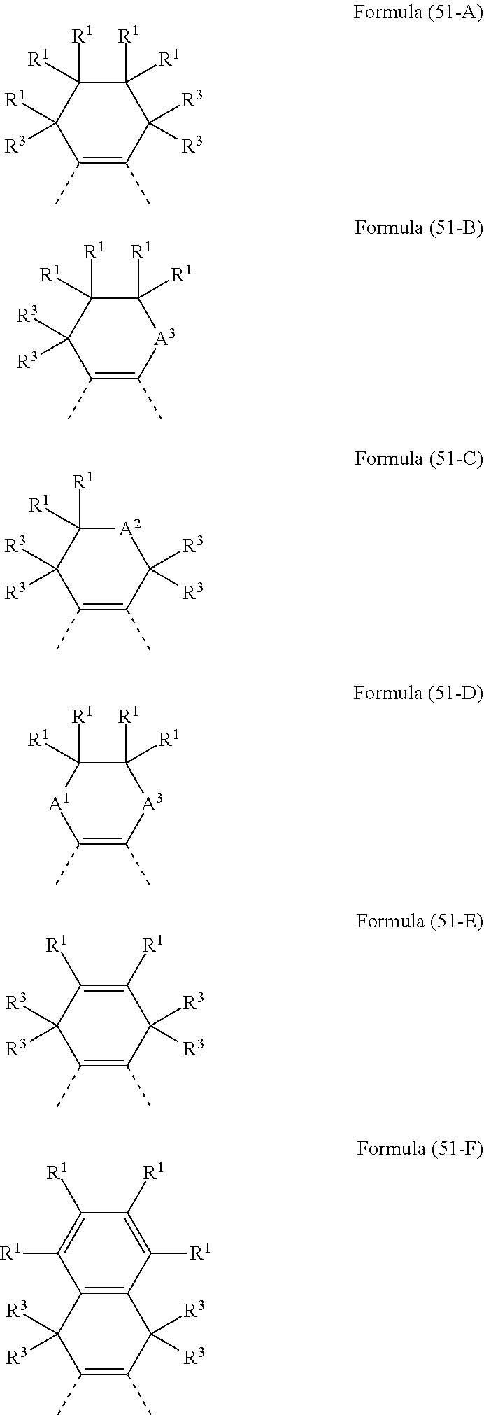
C1(C)=C(C)C([R3])([R3])C([R1])([R1])C([R1])([R1])C1([R1])[R3].C1(C)=C(C)[A3]C([R1])([R1])C([R1])([R1])C1([R3])[R3].C1(C)=C(C)C([R3])([R3])[A2]C([R1])([R1])C1([R3])[R3].C1(C)=C(C)[A3]C([R1])([R1])C([R1])([R1])[A1]1.C1(C)=C(C)C([R3])([R3])C([R1])=C([R1])C1([R3])[R3].C1(C)=C(C)C([R3])([R3])C2=C(C1([R3])[R3])C([R1])=C([R1])C([R1])=C2[R1]
